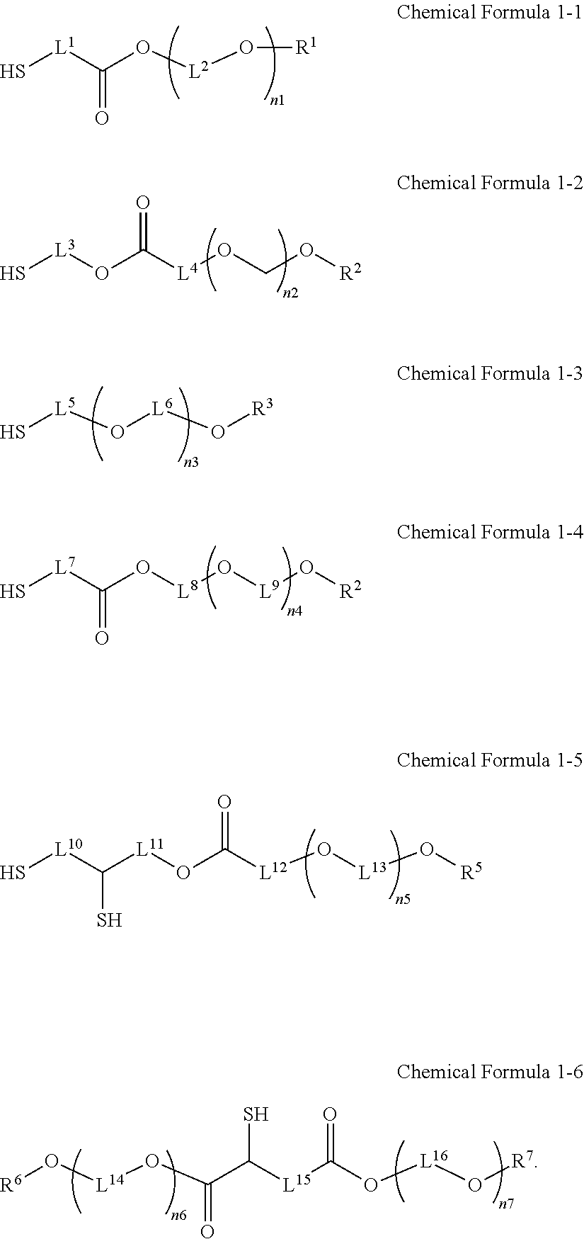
S[L1]C(O[L2]O[R1])=O.S[L3]OC([L4]OCO[R2])=O.S[L5]O[L6]O[R3].S[L7]C(O[L8]O[L9]O[R2])=O.S[L10]C([L11]OC([L12]O[L13]O[R5])=O)S.[R6]O[L14]OC(C([L15]C(O[L16]O[R7])=O)S)=O
